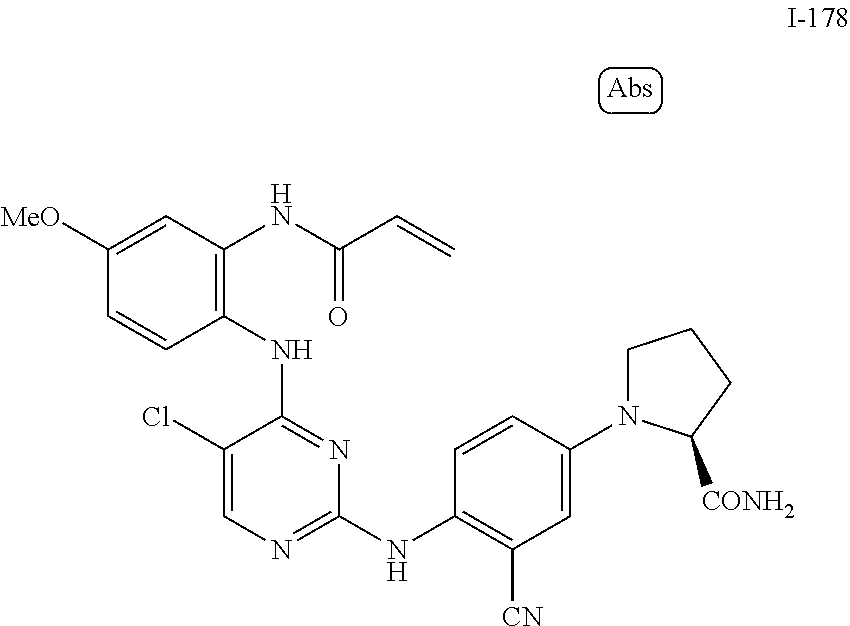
C1([MeO])=CC(NC(=O)C=C)=C(NC2=NC(NC3=C([CN])C=C(N4CCCC4[CONH2])C=C3)=NC=C2Cl)C=C1
